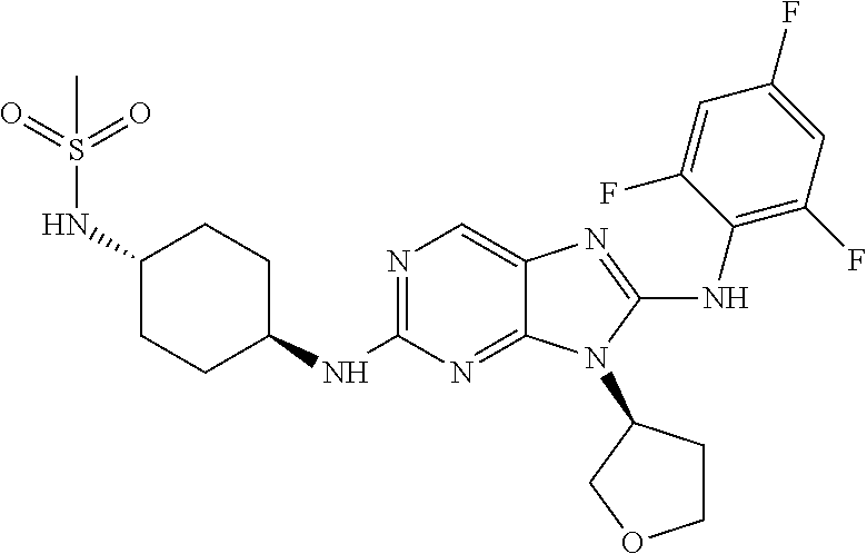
C1(NC2=NC=C3C(=N2)N(C2CCOC2)C(NC2=C(F)C=C(F)C=C2F)=N3)CCC(NS(=O)(=O)C)CC1
